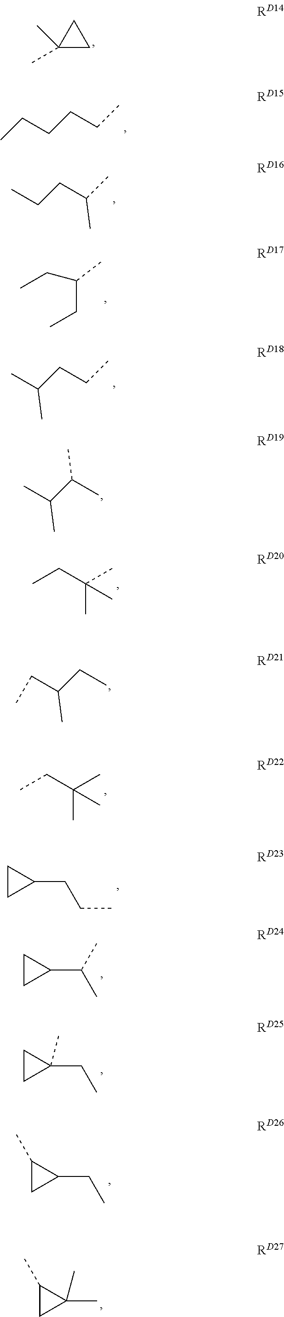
CC1(C)CC1.CCCCCC.CCCC(C)C.CCC(CC)C.CC(CCC)C.CC(C(C)C)C.CCC(C)(C)C.C(C(CC)C)C.CCC(C)(C)C.C1CC1CCC.C1CC1C(C)C.C1CC1(CC)C.C1(C)CC1CC.C1(C)CC1(C)C
